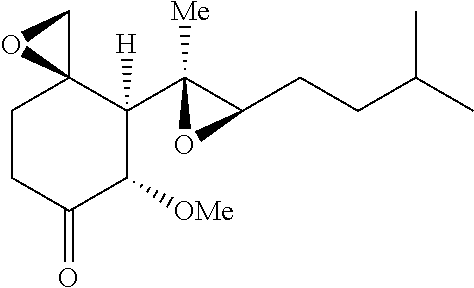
C1CC(=O)C([OMe])C(C2([Me])C(CCC(C)C)O2)([H])C12CO2
